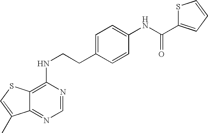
C(NC1=CC=C(CCNC2=C3C(=NC=N2)C(C)=CS3)C=C1)(=O)C1=CC=CS1
